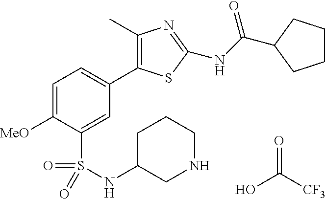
OC([CF3])=O.C1(C)=C(C2=CC=C([MeO])C(S(=O)(=O)NC3CNCCC3)=C2)SC(NC(=O)C2CCCC2)=N1
